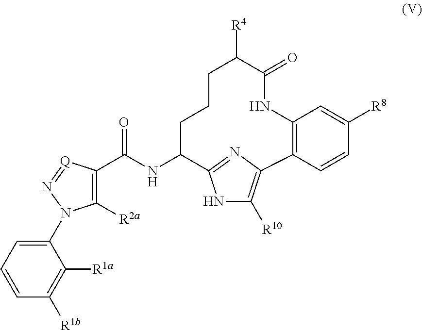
C1(C(NC2CCCC([R4])C(=O)NC3=C(C=CC([R8])=C3)C3=C([R10])NC2=N3)=O)=C([R2a])N(C2=CC=CC([R1b])=C2[R1a])N=[Q]1
